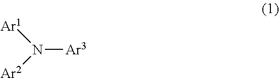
N([Ar3])([Ar2])[Ar1]
